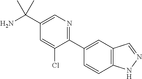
C1(C2=CC3=C(C=C2)NN=C3)=NC=C(C(N)(C)C)C=C1Cl
